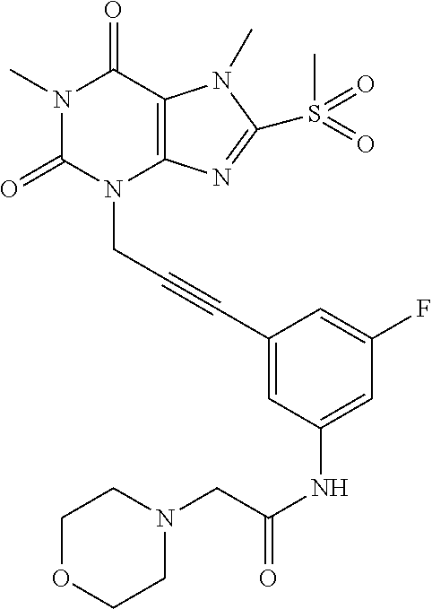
N1(C)C(=O)N(CC#CC2=CC(NC(CN3CCOCC3)=O)=CC(F)=C2)C2=C(C1=O)N(C)C(S(C)(=O)=O)=N2
